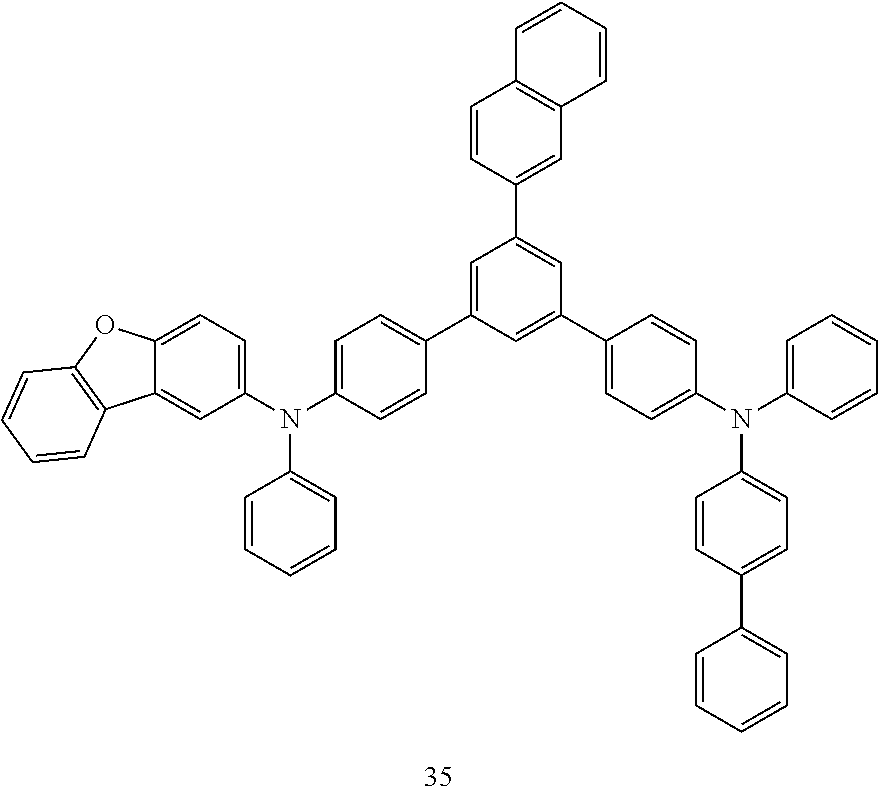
C1=CC(C2=CC(C3=CC=C(N(C4=CC=C(C5=CC=CC=C5)C=C4)C4=CC=CC=C4)C=C3)=CC(C3=CC=C(N(C4=CC=CC=C4)C4=CC=C5C(=C4)C4=C(O5)C=CC=C4)C=C3)=C2)=CC2=C1C=CC=C2
